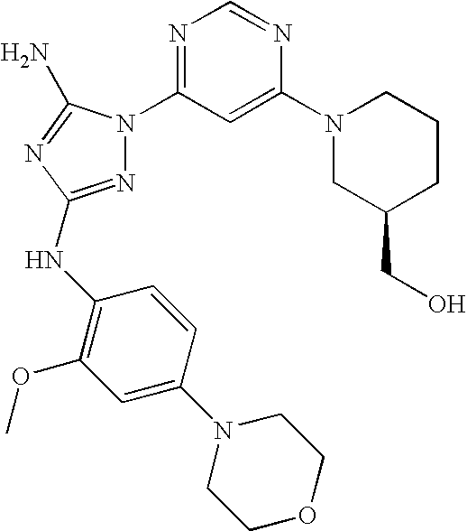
N1=C(NC2=C(OC)C=C(N3CCOCC3)C=C2)N=C(N)N1C1=NC=NC(N2CC(CO)CCC2)=C1
